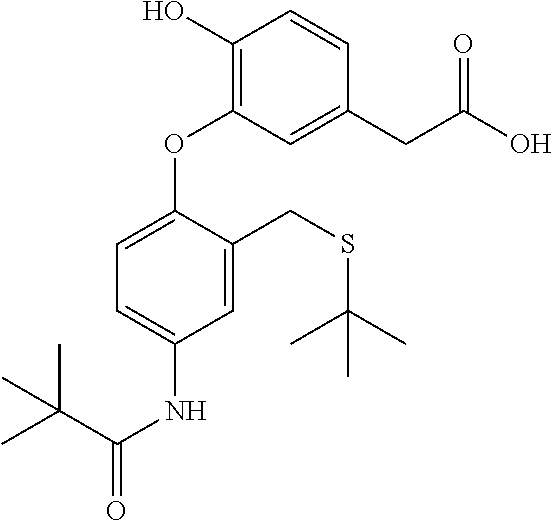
C1(O)=C(OC2=CC=C(NC(=O)C(C)(C)C)C=C2CSC(C)(C)C)C=C(CC(O)=O)C=C1
